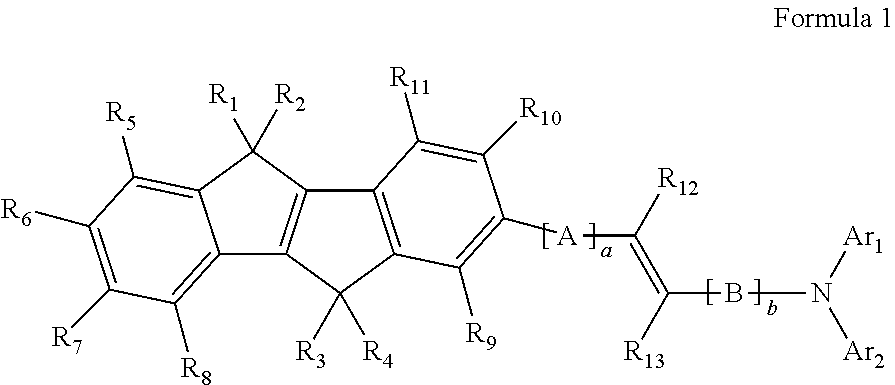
C12=C(C([R3])([R4])C3=C1C([R11])=C([R10])C([A]C([R12])=C([R13])BN([Ar1])[Ar2])=C3[R9])C1=C([R8])C([R7])=C([R6])C([R5])=C1C2([R1])[R2]
